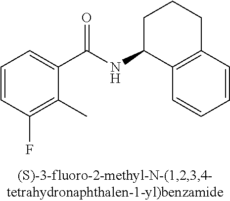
C1(C(NC2C3=C(CCC2)C=CC=C3)=O)=CC=CC(F)=C1C
